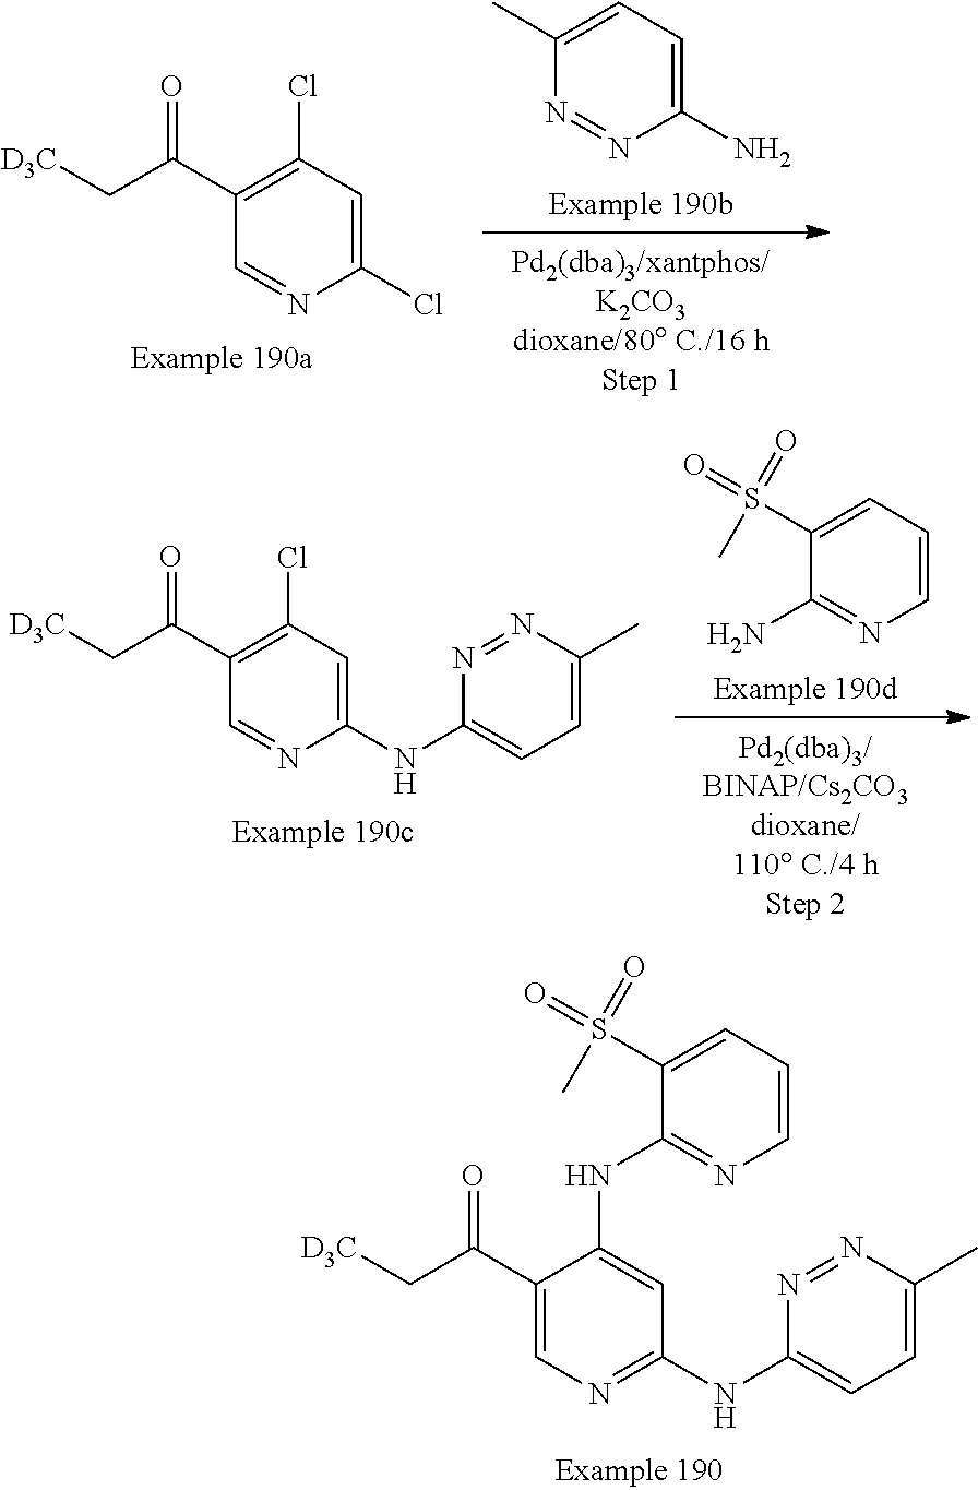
C1(C(C[D3C])=O)=CN=C(NC2=CC=C(C)N=N2)C=C1NC1=NC=CC=C1S(C)(=O)=O.C1(C(C[D3C])=O)=C(Cl)C=C(Cl)N=C1.C1(C)=CC=C(N)N=N1.C1(S(=O)(=O)C)=CC=CN=C1N.C1(C(C[D3C])=O)=C(Cl)C=C(NC2=CC=C(C)N=N2)N=C1
